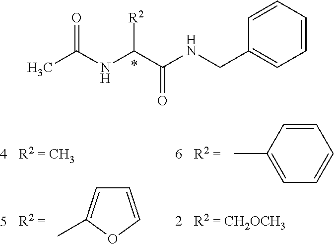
C1=CC(CNC(C(NC(C)=O)[R2])=O)=CC=C1.C1=COC(C)=C1.C1=CC(C)=CC=C1
